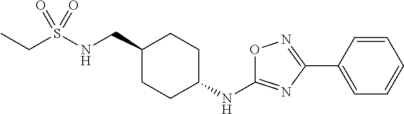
C1(CNS(CC)(=O)=O)CCC(NC2=NC(C3=CC=CC=C3)=NO2)CC1
